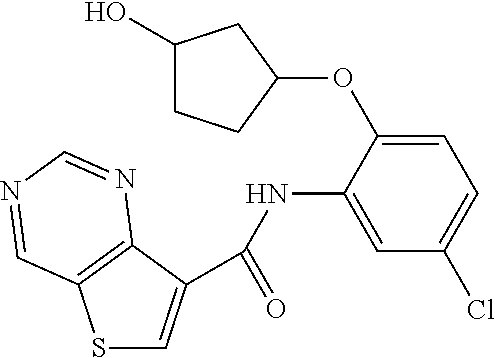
S1C=C(C(NC2=CC(Cl)=CC=C2OC2CC(O)CC2)=O)C2=C1C=NC=N2
